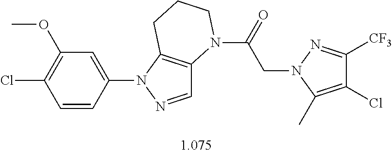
C1=C(N2N=CC3=C2CCCN3C(=O)CN2C(C)=C(Cl)C([CF3])=N2)C=CC(Cl)=C1OC
